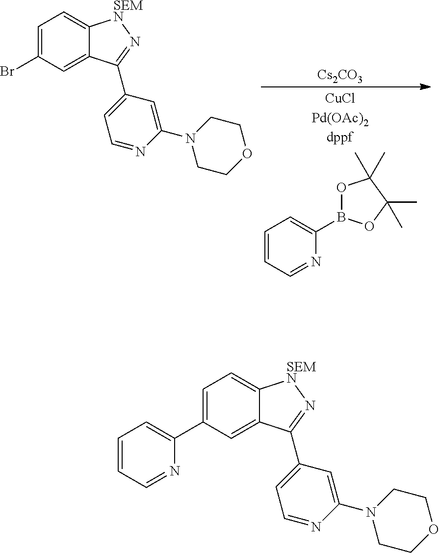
C1=C(Br)C=C2C(=C1)[SEMN]N=C2C1=CC=NC(N2CCOCC2)=C1.C1=CC=NC(B2OC(C)(C)C(C)(C)O2)=C1.[Cs2CO3].C1=C(C2=CC=CC=N2)C=C2C(=C1)[SEMN]N=C2C1=CC=NC(N2CCOCC2)=C1
